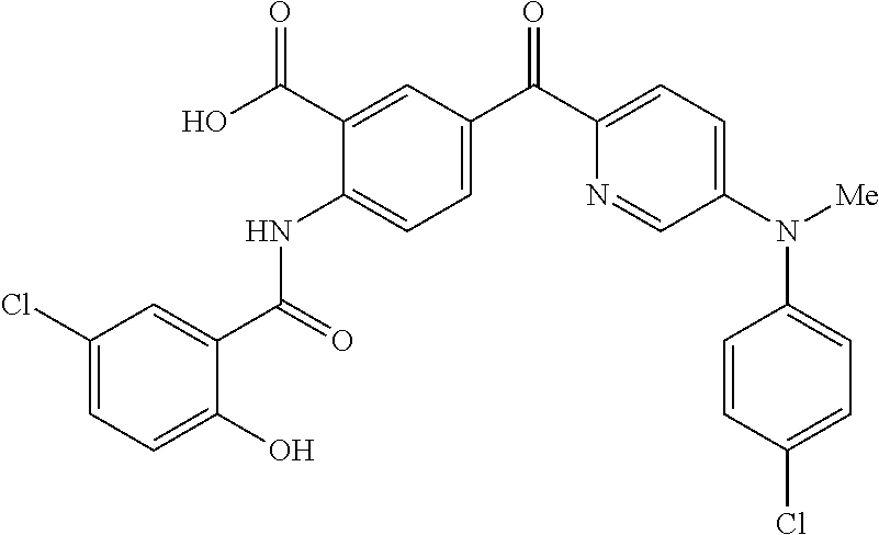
C1(Cl)=CC=C(O)C(C(=O)NC2=CC=C(C(C3=CC=C(N([Me])C4=CC=C(Cl)C=C4)C=N3)=O)C=C2C(O)=O)=C1
